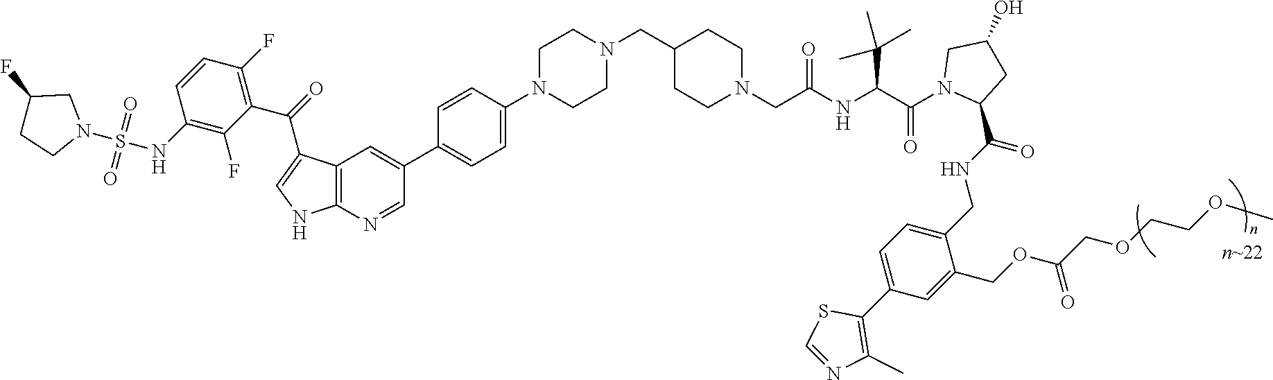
N(C(C(N1C(C(NCC2=CC=C(C3=C(C)N=CS3)C=C2COC(COCCOC)=O)=O)CC(O)C1)=O)C(C)(C)C)C(CN1CCC(CN2CCN(C3=CC=C(C4=CC5=C(N=C4)NC=C5C(=O)C4=C(F)C=CC(NS(=O)(=O)N5CC(F)CC5)=C4F)C=C3)CC2)CC1)=O
